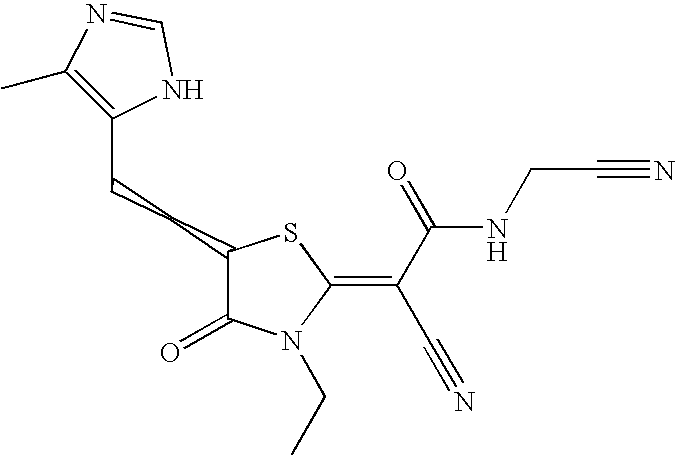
C1(C)=C(CCC2C(=O)N(CC)C(=C(C(NCC#N)=O)C#N)S2)NC=N1
